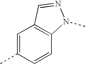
C1=C(C)C=CC2=C1C=NN2C
